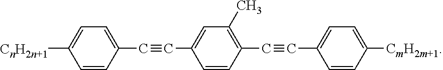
C1=CC(C#CC2=CC(C)=C(C#CC3=CC=C([CmH2m+1])C=C3)C=C2)=CC=C1[CnH2n+1]
